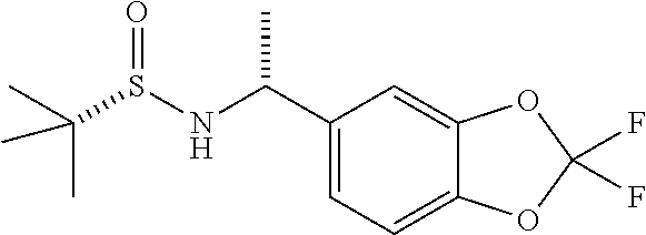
C1(C(NS(C(C)(C)C)=O)C)=CC=C2C(=C1)OC(F)(F)O2
